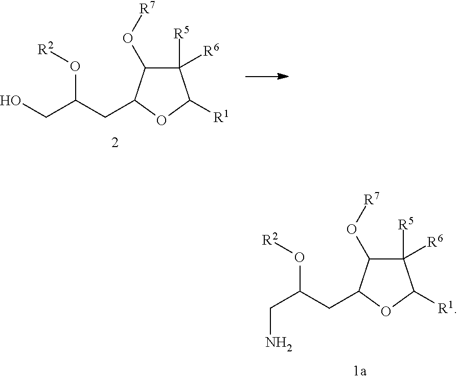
C1([R6])([R5])C(O[R7])C(CC(CO)O[R2])OC1[R1].C1([R6])([R5])C(O[R7])C(CC(CN)O[R2])OC1[R1]
